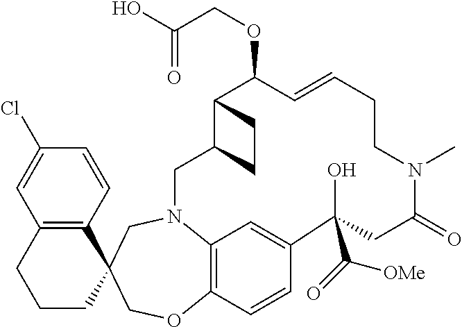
C12=C(C=CC(Cl)=C1)C1(CCC2)COC2=C3N(C1)CC1C(C(OCC(O)=O)C=CCCN(C)C(=O)CC(C([OMe])=O)(O)C(=C3)C=C2)CC1
